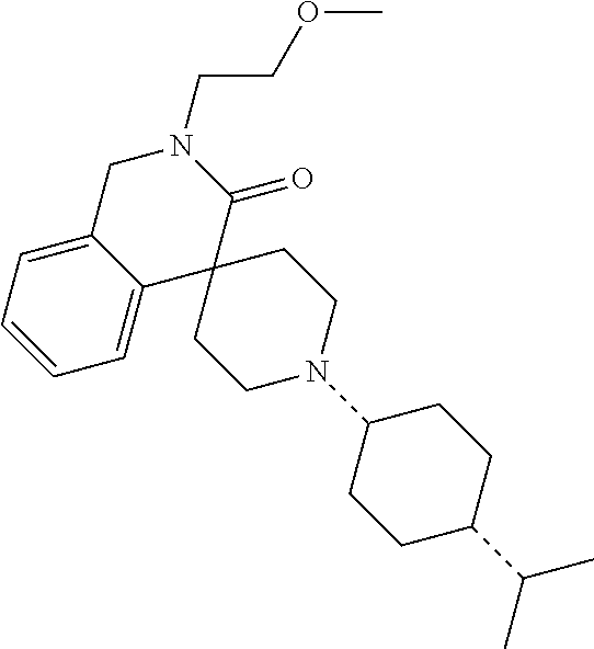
C1C2=CC=CC=C2C2(C(=O)N1CCOC)CCN(C1CCC(C(C)C)CC1)CC2
